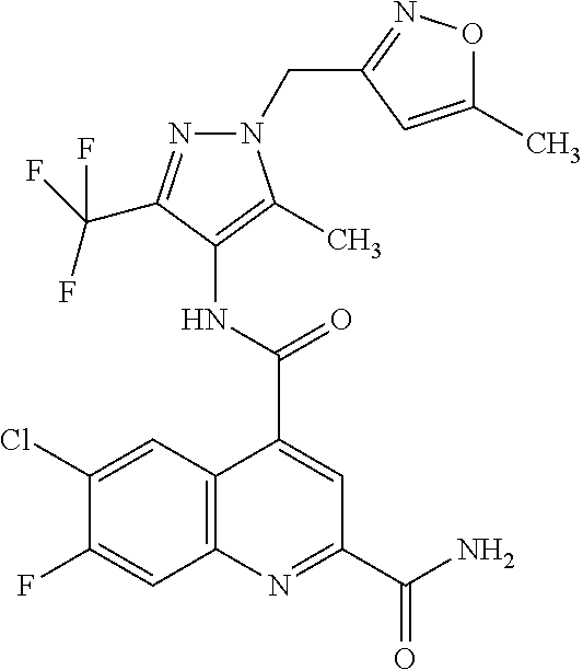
C12=C(N=C(C(N)=O)C=C1C(NC1=C(C)N(CC3=NOC(C)=C3)N=C1C(F)(F)F)=O)C=C(F)C(Cl)=C2
